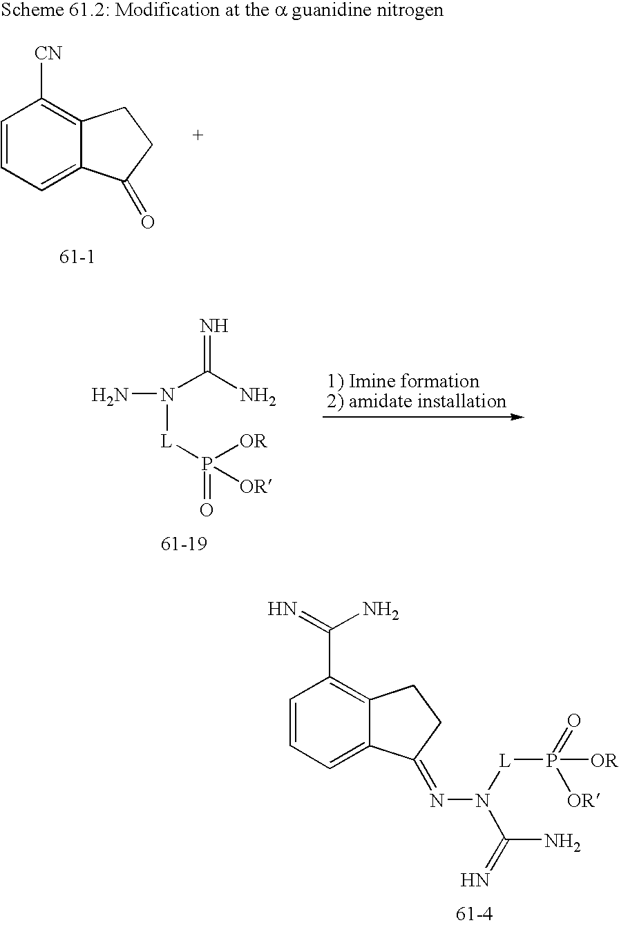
C1=CC=C2C(=C1C(=N)N)CCC2=NN(C(=N)N)[L]P([OR])([OR])=O.C1=CC=C2C(=C1[CN])CCC2=O.N(C(N)=N)(N)[L]P(=O)([OR])[OR]
